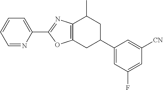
C1=NC(C2=NC3=C(O2)CC(C2=CC(F)=CC([CN])=C2)CC3C)=CC=C1
